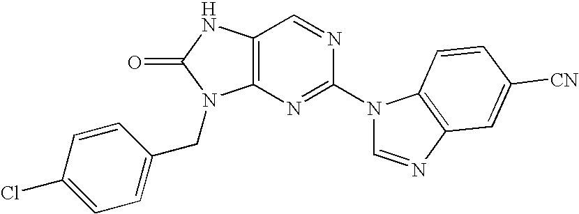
C1=CC(Cl)=CC=C1CN1C2=C(NC1=O)C=NC(N1C=NC3=C1C=CC([CN])=C3)=N2
